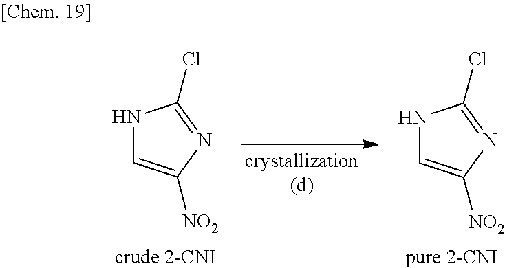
N1C=C([NO2])N=C1Cl.[crude 2-CNI].N1C=C([NO2])N=C1Cl.[pure 2-CNI]
